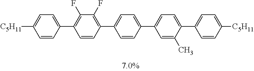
C1([C5H11])=CC=C(C2=C(F)C(F)=C(C3=CC=C(C4=CC=C(C5=CC=C([C5H11])C=C5)C(C)=C4)C=C3)C=C2)C=C1
